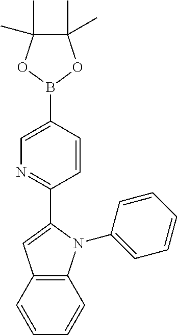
C1(C2=NC=C(B3OC(C)(C)C(C)(C)O3)C=C2)=CC2=C(N1C1=CC=CC=C1)C=CC=C2
